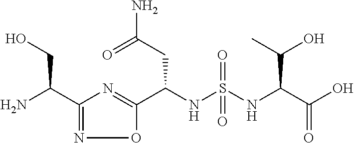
C(NS(NC(C(O)=O)C(O)C)(=O)=O)(C1=NC(C(N)CO)=NO1)CC(N)=O
